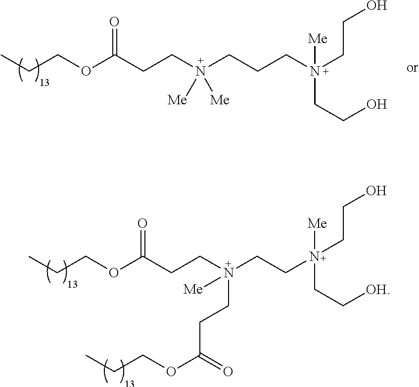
CCCOC(CCN(CCCN(CCO)([Me])CCO)([Me])[Me])=O.CCCOC(CCN(CCN(CC[OH])([Me])CCO)(CCC(OCCC)=O)[Me])=O
